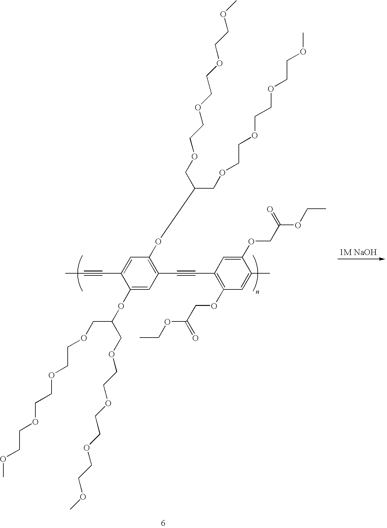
C1(OC(COCCOCCOCCOC)COCCOCCOCCOC)=CC(C#CC2=C(OCC(=O)OCC)C=C(C)C(OCC(=O)OCC)=C2)=C(OC(COCCOCCOCCOC)COCCOCCOCCOC)C=C1C#CC
